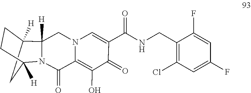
C12=C(O)C(=O)C(C(=O)NCC3=C(Cl)C=C(F)C=C3F)=CN1CC1([H])C3([H])CCC([H])(N1C2=O)C3
